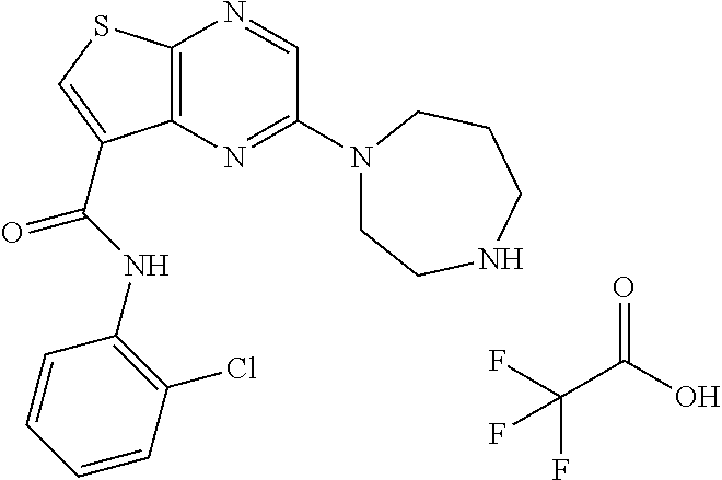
O=C(C(F)(F)F)O.C12=C(N=C(N3CCNCCC3)C=N1)C(C(=O)NC1=C(Cl)C=CC=C1)=CS2
